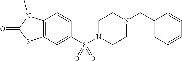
C1=CC2=C(C=C1S(N1CCN(CC3=CC=CC=C3)CC1)(=O)=O)SC(=O)N2C
